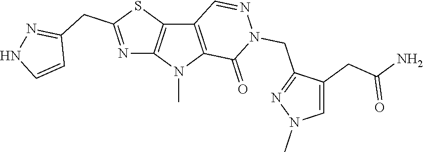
C12=C(N(C)C3=C1C=NN(CC1=NN(C)C=C1CC(N)=O)C3=O)N=C(CC1=NNC=C1)S2
